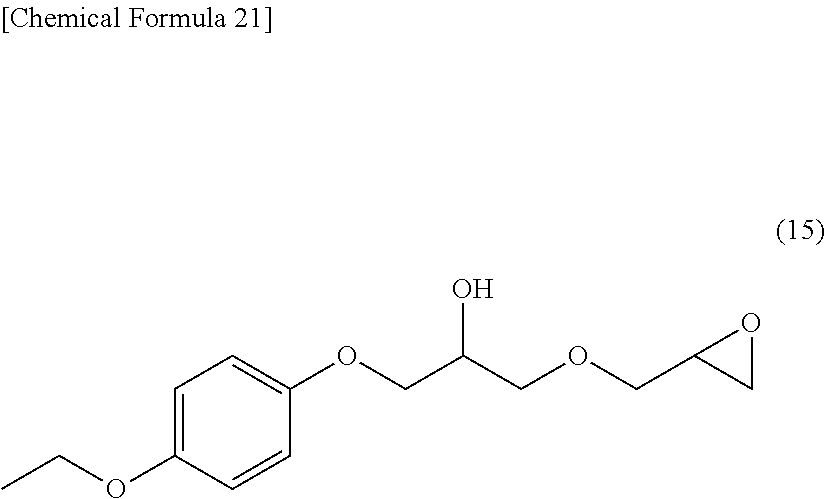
C1=C(OCC)C=CC(OCC(COCC2CO2)O)=C1
